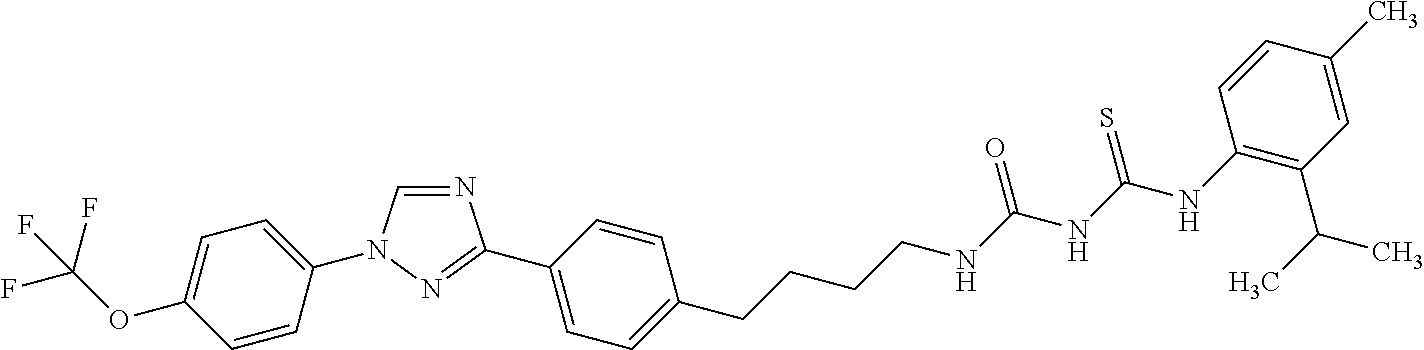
N1=CN(C2=CC=C(OC(F)(F)F)C=C2)N=C1C1=CC=C(CCCCNC(NC(NC2=C(C(C)C)C=C(C)C=C2)=S)=O)C=C1
